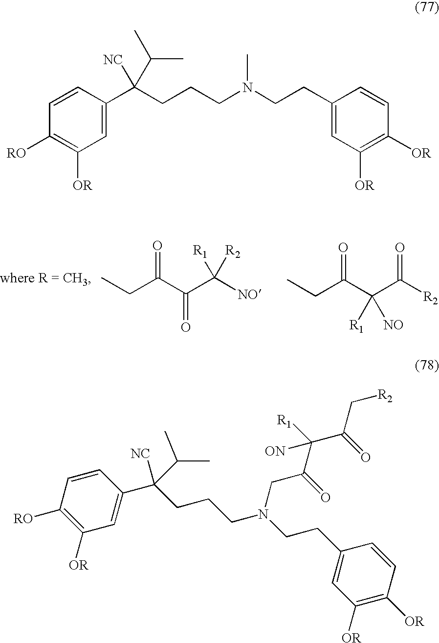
CCC(C(C([NO])([R1])[R2])=O)=O.CCC(C(C([R2])=O)([R1])[NO])=O.C1=C(C(CCCN(CCC2=CC([OR])=C([OR])C=C2)C)([NC])C(C)C)C=CC([RO])=C1[OR].C1=CC([RO])=C([OR])C=C1C(CCCN(CCC1=CC([OR])=C([OR])C=C1)CC(C(C(C[R2])=O)([R1])[ON])=O)([NC])C(C)C
